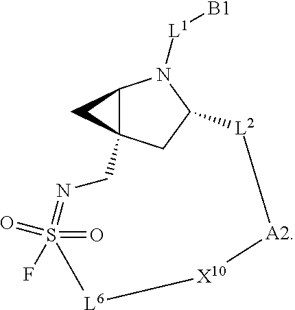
C12C3(CC(N1[L1][B1])[L2][A2][X10][L6]S(=O)(=O)(F)=NC3)C2
